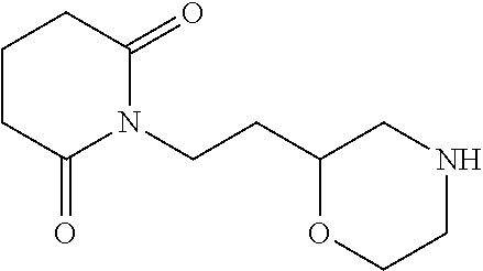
C(CN1C(=O)CCCC1=O)C1OCCNC1
